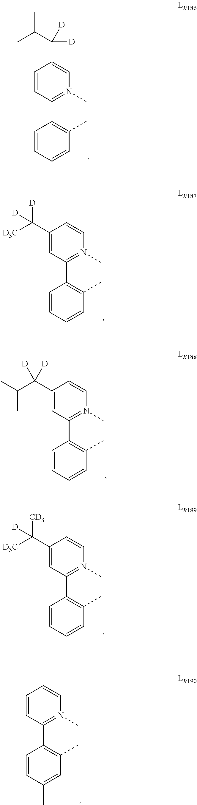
C1=CC(C2=C(C)C=CC=C2)=N(C)C=C1C(C(C)C)([D])[D].C1(C([D])([D3C])[D])=CC(C2=C(C)C=CC=C2)=N(C)C=C1.C1(C(C(C)C)([D])[D])=CC(C2=C(C)C=CC=C2)=N(C)C=C1.C1(C([D3C])([CD3])[D])=CC(C2=C(C)C=CC=C2)=N(C)C=C1.C1=CC(C2=C(C)C=C(C)C=C2)=N(C)C=C1
